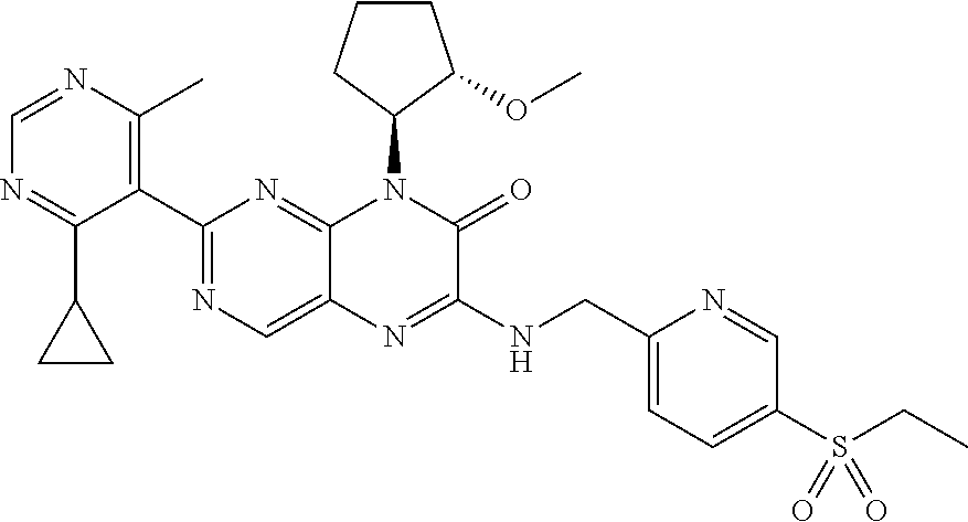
C1=NC(C)=C(C2=NC=C3C(=N2)N(C2CCCC2OC)C(=O)C(NCC2=CC=C(S(=O)(=O)CC)C=N2)=N3)C(C2CC2)=N1
